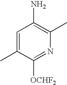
C1=C(C)C([OCHF2])=NC(C)=C1N
